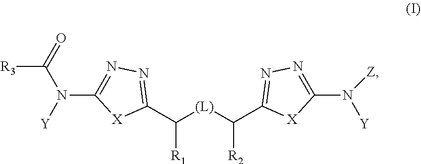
[R3]C(=O)N([Y])C1=NN=C(C([R1])[(L)]C(C2=NN=C(N([Z])[Y])[X]2)[R2])[X]1
